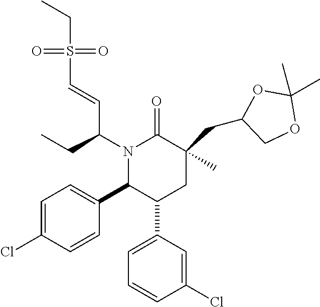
N1(C(CC)C=CS(=O)(=O)CC)C(C2=CC=C(Cl)C=C2)C(C2=CC=CC(Cl)=C2)CC(CC2OC(C)(C)OC2)(C)C1=O
